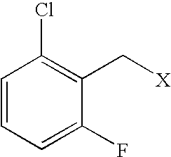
C1=CC=C(F)C(C[X])=C1Cl
